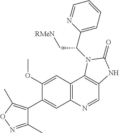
C1(C)=NOC(C)=C1C1=CC2=C(C=C1OC)C1=C(C=N2)NC(=O)N1C(C1=CC=CC=N1)C[RMeN]
